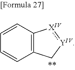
C1=CC2=C(C=C1)C[YIV]:[XIV]2
